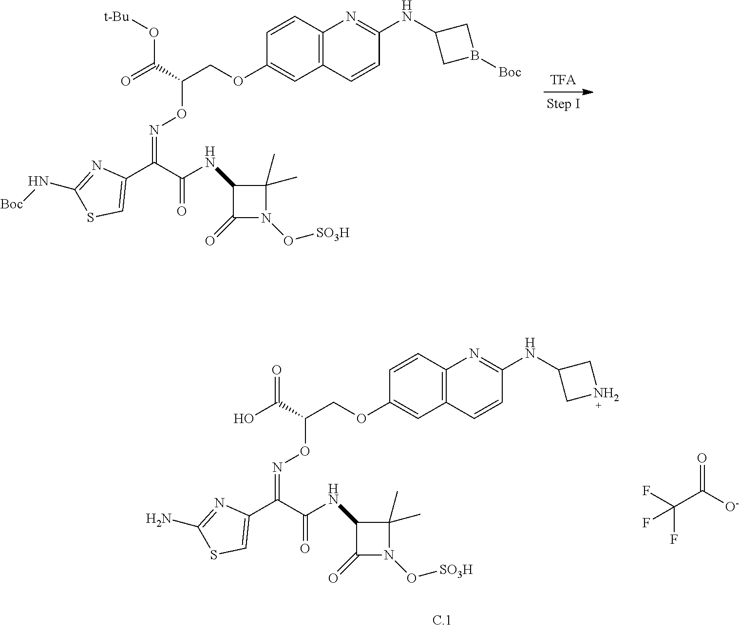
C1=CC2=C(C=C1OCC(C(=O)O[t-Bu])ON=C(C1=CSC(N[Boc])=N1)C(=O)NC1C(=O)N(O[SO3H])C1(C)C)C=CC(NC1CB([Boc])C1)=N2.C1=CC2=C(C=C1OCC(C(O)=O)ON=C(C1=CSC(N)=N1)C(=O)NC1C(=O)N(O[SO3H])C1(C)C)C=CC(NC1CNC1)=N2.FC(C([O-])=O)(F)F
